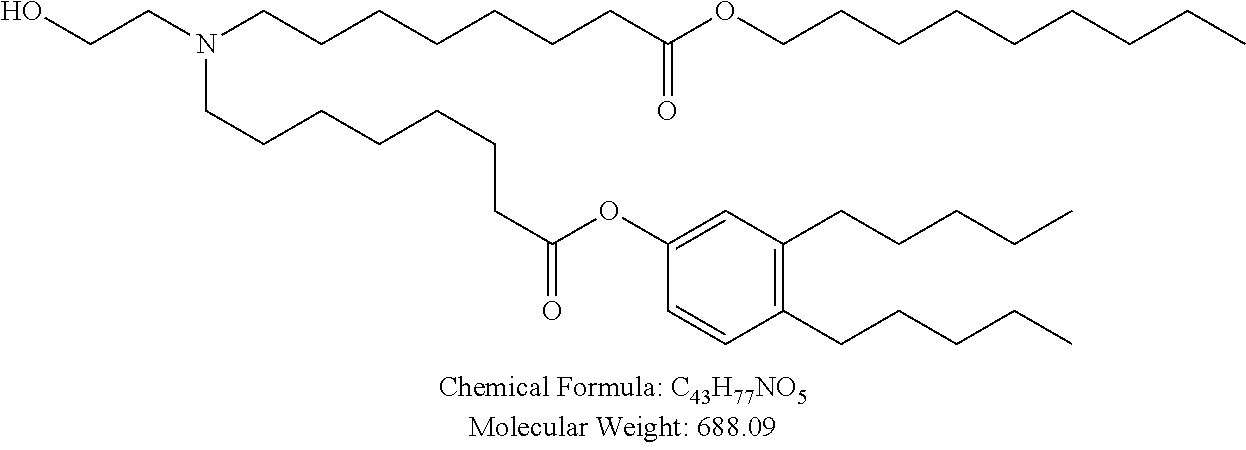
C1(CCCCC)=C(CCCCC)C=C(OC(CCCCCCCN(CCO)CCCCCCCC(OCCCCCCCCC)=O)=O)C=C1
